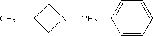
C1(C)CN(CC2=CC=CC=C2)C1
